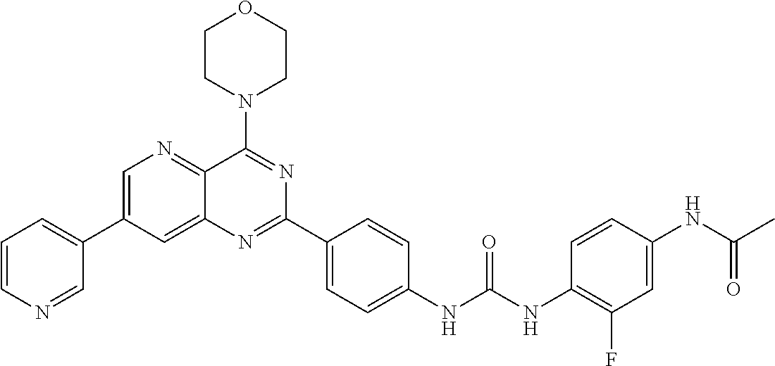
C1=C(C2=CC=CN=C2)C=C2C(=N1)C(N1CCOCC1)=NC(C1=CC=C(NC(NC3=C(F)C=C(NC(C)=O)C=C3)=O)C=C1)=N2
